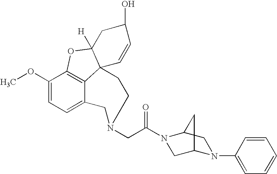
C12=C3C(OC)=CC=C1CN(CC(=O)N1CC4N(C5=CC=CC=C5)CC1C4)CCC21C([H])(O3)CC(O)C=C1
